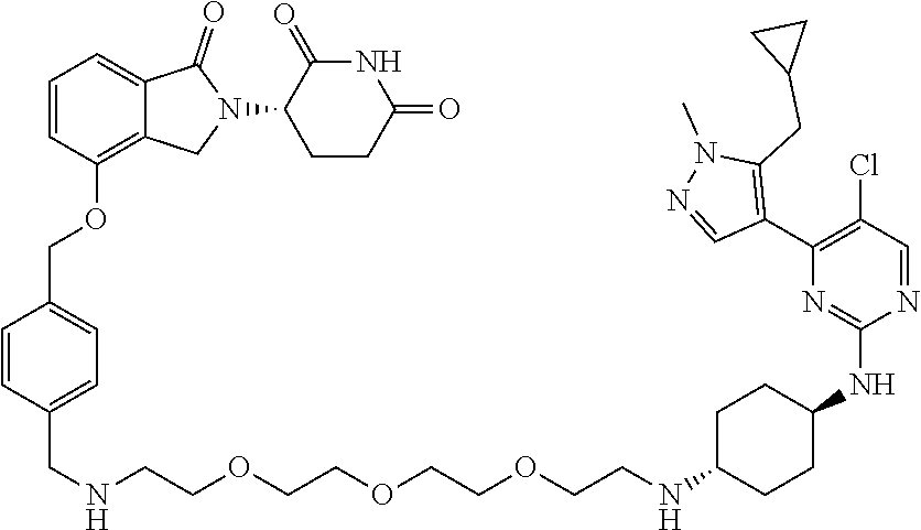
C1(N2C(=O)C3=CC=CC(OCC4=CC=C(CNCCOCCOCCOCCNC5CCC(NC6=NC(C7=C(CC8CC8)N(C)N=C7)=C(Cl)C=N6)CC5)C=C4)=C3C2)CCC(=O)NC1=O
